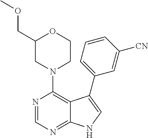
N1(C2=C3C(=NC=N2)NC=C3C2=CC=CC([CN])=C2)CCOC(COC)C1
